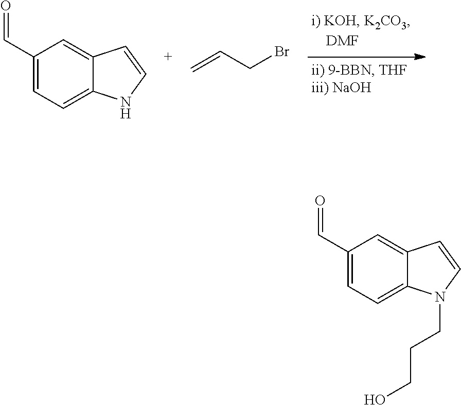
C1(C=O)=CC=C2C(=C1)C=CN2.C=CCBr.C1(C=O)=CC=C2C(=C1)C=CN2CCCO
